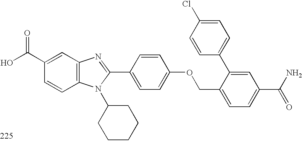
OC(C1=CC2=C(C=C1)N(C1CCCCC1)C(C1=CC=C(OCC3=CC=C(C(N)=O)C=C3C3=CC=C(Cl)C=C3)C=C1)=N2)=O
